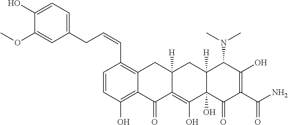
C1(O)=CC=C(CC=CC2=C3C(=C(O)C=C2)C(=O)C2=C(O)C4(O)C([H])(CC2([H])C3)C(N(C)C)C(O)=C(C(N)=O)C4=O)C=C1OC
